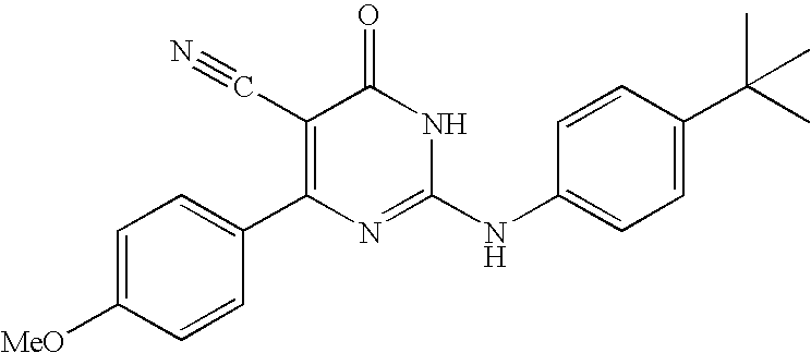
C1=CC(C2=C(C#N)C(=O)NC(NC3=CC=C(C(C)(C)C)C=C3)=N2)=CC=C1[MeO]
